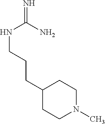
C1(CCCNC(=N)N)CCN(C)CC1
